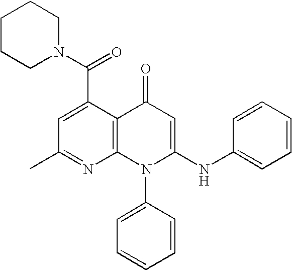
C1(C)=NC2=C(C(C(N3CCCCC3)=O)=C1)C(=O)C=C(NC1=CC=CC=C1)N2C1=CC=CC=C1
